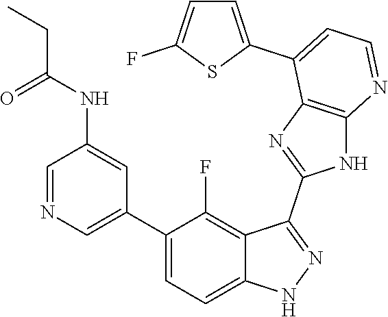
C1=NC=C(C2=CC=C3C(=C2F)C(C2=NC4=C(N2)N=CC=C4C2=CC=C(F)S2)=NN3)C=C1NC(=O)CC
